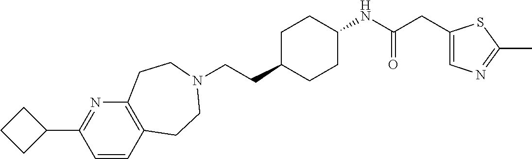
C(CC1CCC(NC(CC2=CN=C(C)S2)=O)CC1)N1CCC2=C(N=C(C3CCC3)C=C2)CC1
